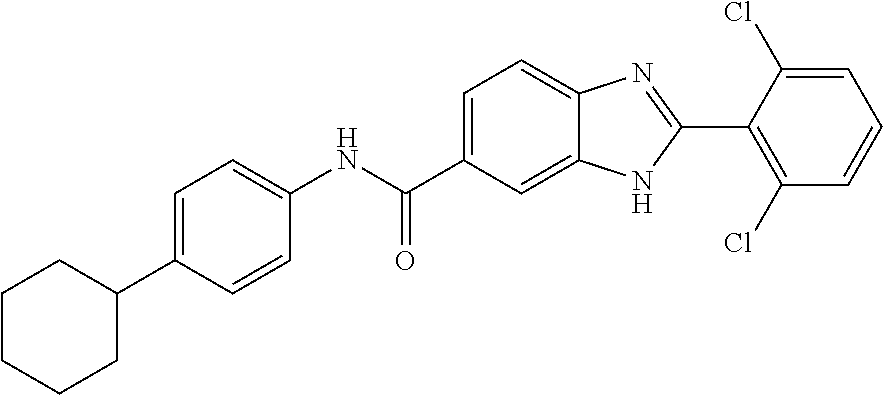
N(C(C1=CC=C2C(=C1)NC(C1=C(Cl)C=CC=C1Cl)=N2)=O)C1=CC=C(C2CCCCC2)C=C1
